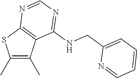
C1(C)=C(C)C2=C(S1)N=CN=C2NCC1=CC=CC=N1
